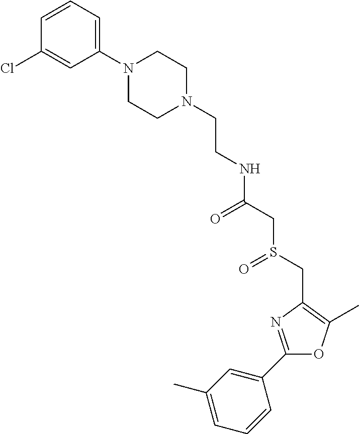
C(NC(CS(CC1=C(C)OC(C2=CC(C)=CC=C2)=N1)=O)=O)CN1CCN(C2=CC=CC(Cl)=C2)CC1
